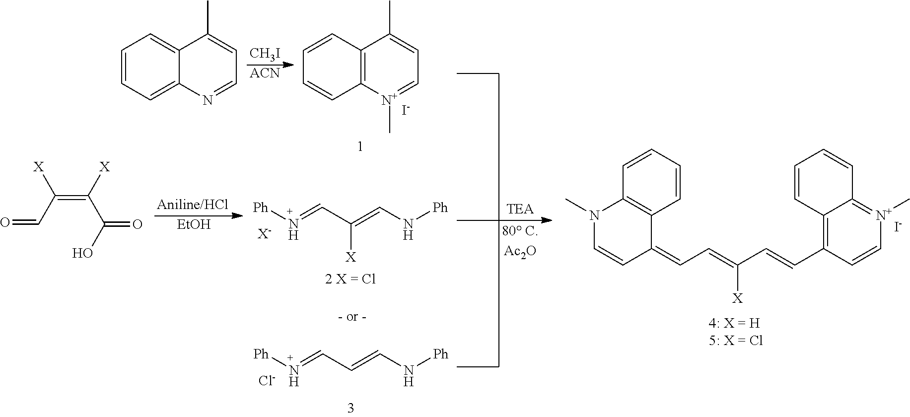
[EtOH].[Ph]N=CC(=CN[Ph])[X].[X-].[Ph]N=CC=CN[Ph].[Cl-].C1=CC2=C(C=C1)[N+](C)=CC=C2C.[I-].[CH3I].[ACN].C1=CC=CC2=C1C(=CC=C(C=CC1=C3C(=[N+](C)C=C1)C=CC=C3)[X])C=CN2C.[I-].O=CC(=C(C(=O)O)[X])[X].C1=CC=C2C(=C1)C(C)=CC=N2
